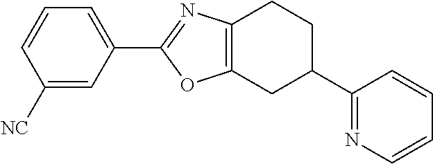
C1([NC])=CC(C2=NC3=C(CC(C4=NC=CC=C4)CC3)O2)=CC=C1
